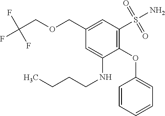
C1(COCC(F)(F)F)=CC(S(=O)(=O)N)=C(OC2=CC=CC=C2)C(NCCCC)=C1
